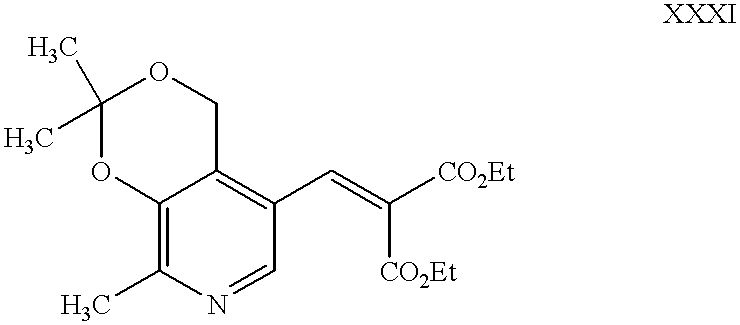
C12=C(C)N=CC(C=C([CO2Et])[CO2Et])=C1COC(C)(C)O2
